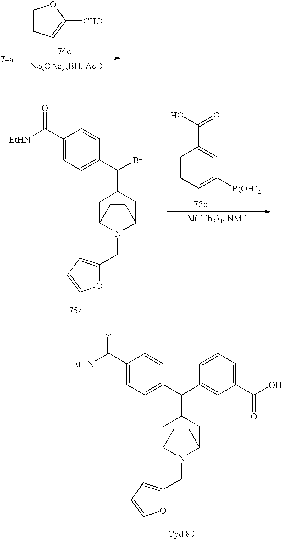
C1(C([EtHN])=O)=CC=C(C(C2=CC(C(=O)O)=CC=C2)=C2CC3N(CC4=CC=CO4)C(C2)CC3)C=C1.C1=CC=C([CHO])O1.C1(C([EtHN])=O)=CC=C(C(Br)=C2CC3N(CC4=CC=CO4)C(C2)CC3)C=C1.C1=CC=C([B(OH)2])C=C1C(=O)O
